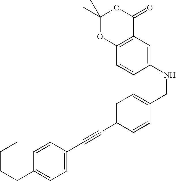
C1=C(C#CC2=CC=C(CNC3=CC4=C(C=C3)OC(C)(C)OC4=O)C=C2)C=CC(CCCC)=C1
